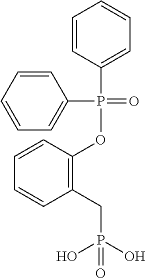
C1=CC(P(=O)(C2=CC=CC=C2)OC2=C(CP(O)(O)=O)C=CC=C2)=CC=C1
